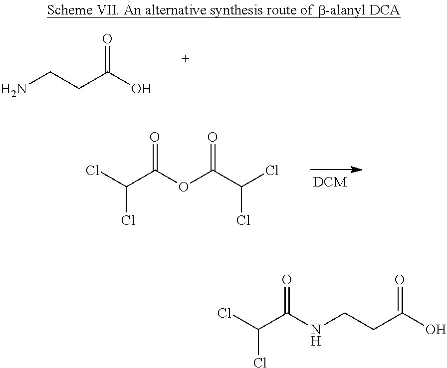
NCCC(O)=O.ClC(C(=O)OC(C(Cl)Cl)=O)Cl.ClC(C(=O)NCCC(O)=O)Cl
